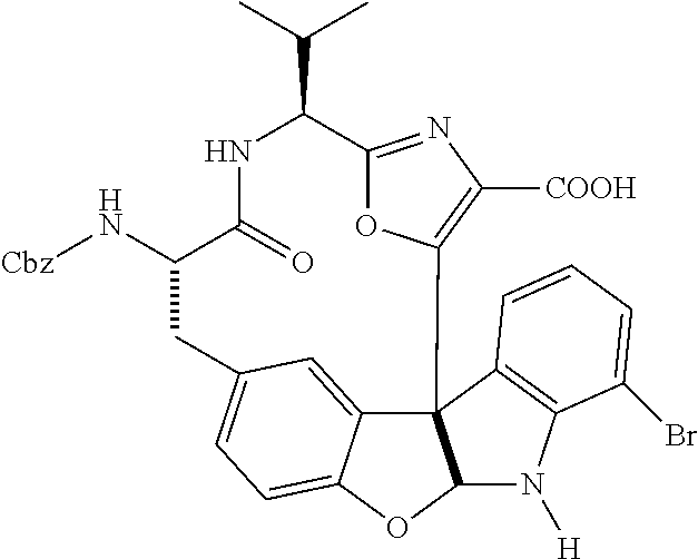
C12=NC([COOH])=C(O1)C13C4=CC(=CC=C4OC1N([H])C1=C3C=CC=C1Br)CC(N[Cbz])C(=O)NC2C(C)C
